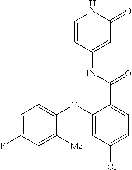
C1=C(F)C=C([Me])C(OC2=CC(Cl)=CC=C2C(NC2=CC(=O)NC=C2)=O)=C1
